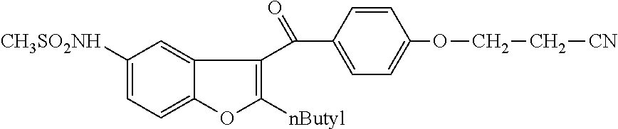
C1([CH3SO2NH])=CC=C2C(=C1)C(C(C1=CC=C(OCC[CN])C=C1)=O)=C([nButyl])O2
